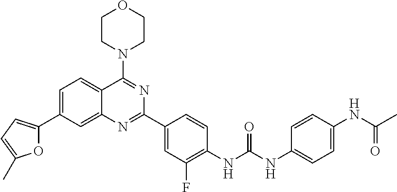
O1C(C2=CC=C3C(=C2)N=C(C2=CC(F)=C(NC(NC4=CC=C(NC(C)=O)C=C4)=O)C=C2)N=C3N2CCOCC2)=CC=C1C
